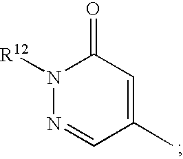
N1([R12])N=CC(C)=CC1=O
